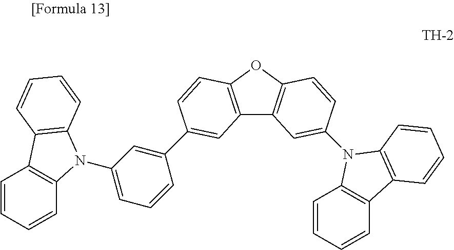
C1=CC=CC2=C1C1=C(N2C2=CC=CC(C3=CC4=C(OC5=C4C=C(N4C6=C(C=CC=C6)C6=C4C=CC=C6)C=C5)C=C3)=C2)C=CC=C1
